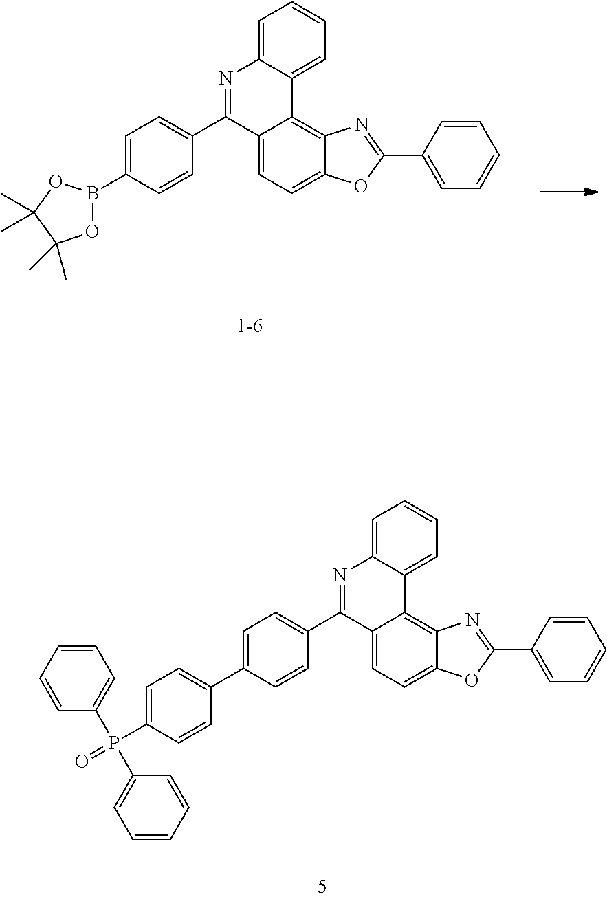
C12=CC=C3C(=C1C1=CC=CC=C1N=C2C1=CC=C(C2=CC=C(P(C4=CC=CC=C4)(C4=CC=CC=C4)=O)C=C2)C=C1)N=C(C1=CC=CC=C1)O3.C12=CC=C3C(=C1C1=CC=CC=C1N=C2C1=CC=C(B2OC(C)(C)C(C)(C)O2)C=C1)N=C(C1=CC=CC=C1)O3
